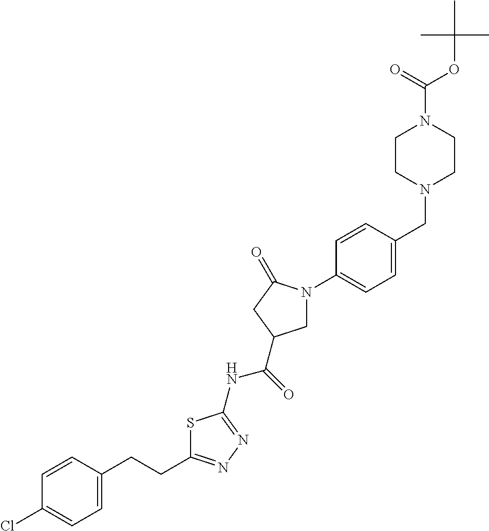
C1=CC(CCC2=NN=C(NC(=O)C3CN(C4=CC=C(CN5CCN(C(OC(C)(C)C)=O)CC5)C=C4)C(=O)C3)S2)=CC=C1Cl
